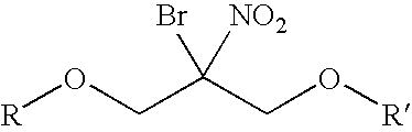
[R]OCC(CO[R])([NO2])Br
